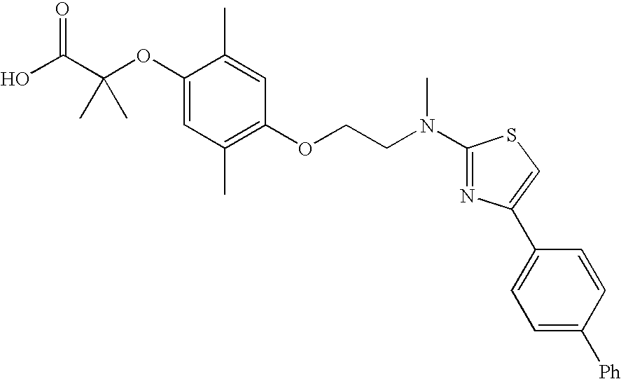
C1(OC(C(O)=O)(C)C)=CC(C)=C(OCCN(C2=NC(C3=CC=C([Ph])C=C3)=CS2)C)C=C1C
